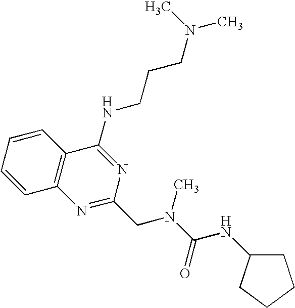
C1=CC=CC2=C1N=C(CN(C(=O)NC1CCCC1)C)N=C2NCCCN(C)C
